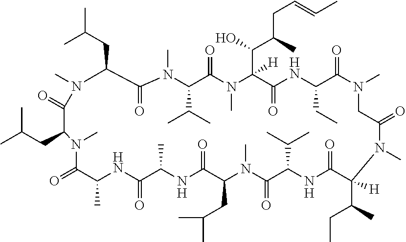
CC(CC1N(C)C(=O)C(CC(C)C)N(C)C(=O)C(C)NC(=O)C(C)NC(=O)C(CC(C)C)N(C)C(=O)C(C(C)C)NC(=O)C(C(CC)C)([H])N(C)C(=O)CN(C)C(=O)C(CC)NC(=O)C(C(C(C)CC=CC)O)([H])N(C)C(=O)C(C(C)C)N(C)C1=O)C
